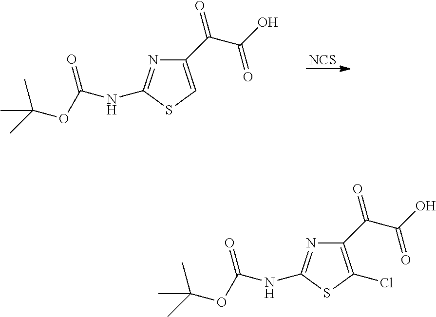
[NCS].C(C(O)=O)(=O)C1=CSC(NC(=O)OC(C)(C)C)=N1.C(C(O)=O)(=O)C1=C(Cl)SC(NC(=O)OC(C)(C)C)=N1
